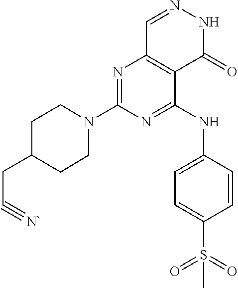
N1=C(N2CCC(CC#[N`])CC2)N=C(NC2=CC=C(S(=O)(=O)C)C=C2)C2=C1C=NNC2=O
